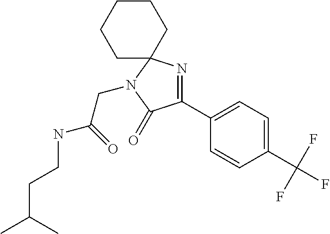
C1(C(F)(F)F)=CC=C(C2=NC3(N(CC(=O)NCCC(C)C)C2=O)CCCCC3)C=C1
